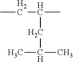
CCC(C)C[C H](C)C
